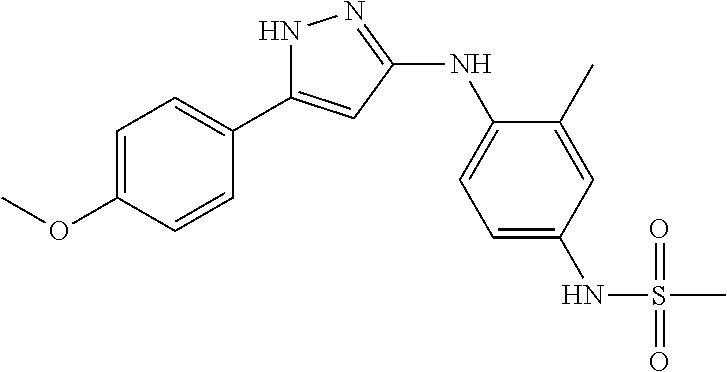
N1C(C2=CC=C(OC)C=C2)=CC(NC2=CC=C(NS(C)(=O)=O)C=C2C)=N1
